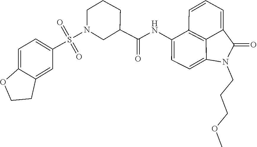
C1(C(NC2=CC=C3C4=C2C=CC=C4C(=O)N3CCCOC)=O)CN(S(=O)(=O)C2=CC=C3C(=C2)CCO3)CCC1
